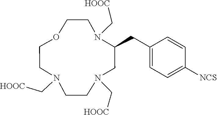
N1(C[HOOC])CCOCCN(C[HOOC])C(CC2=CC=C([NCS])C=C2)CN(C[HOOC])CC1
